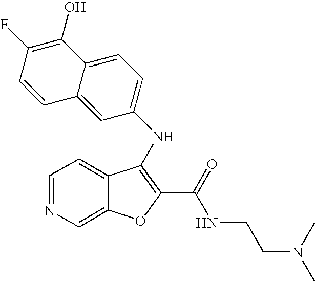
N(C1=C(C(=O)NCCN(C)C)OC2=CN=CC=C21)C1=CC=C2C(=C1)C=CC(F)=C2O
